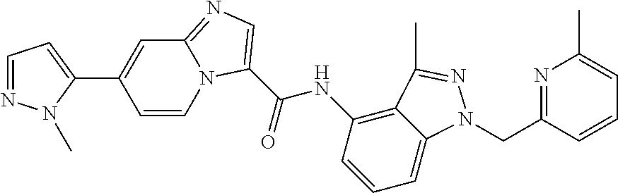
C1=NN(C)C(C2=CC3=NC=C(C(NC4=C5C(=CC=C4)N(CC4=NC(C)=CC=C4)N=C5C)=O)N3C=C2)=C1
